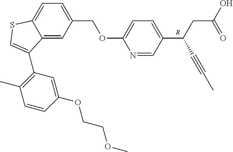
C12=CC(COC3=CC=C(C(CC(O)=O)C#CC)C=N3)=CC=C1SC=C2C1=C(C)C=CC(OCCOC)=C1.[R]
